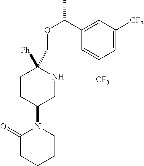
C1=C(C(OCC2([Ph])CCC(N3C(=O)CCCC3)CN2)C)C=C([CF3])C=C1[CF3]
